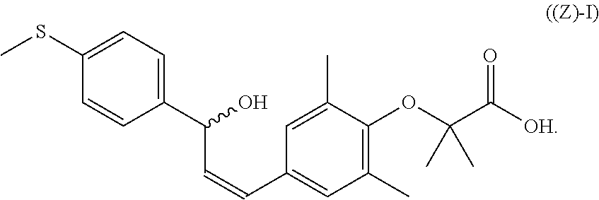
C1(C(O)C=CC2=CC(C)=C(OC(C([OH])=O)(C)C)C(C)=C2)=CC=C(SC)C=C1
